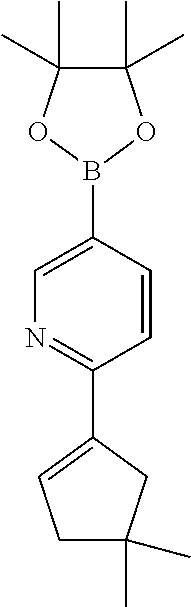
C1(C2=NC=C(B3OC(C)(C)C(C)(C)O3)C=C2)=CCC(C)(C)C1
